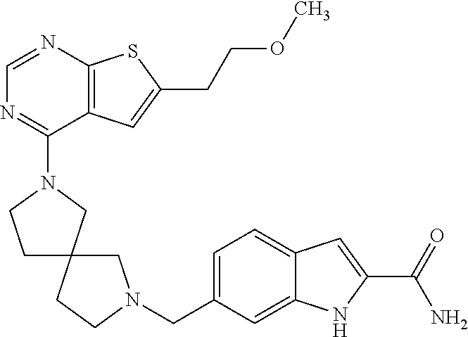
N1(C2=NC=NC3=C2C=C(CCOC)S3)CC2(CC1)CN(CC1=CC=C3C(=C1)NC(C(N)=O)=C3)CC2
